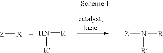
N([R])[R].N([R])([R])[Z].[Z][X]
